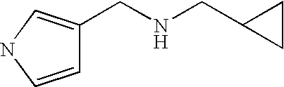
C1=CNC=C1CNCC1CC1
